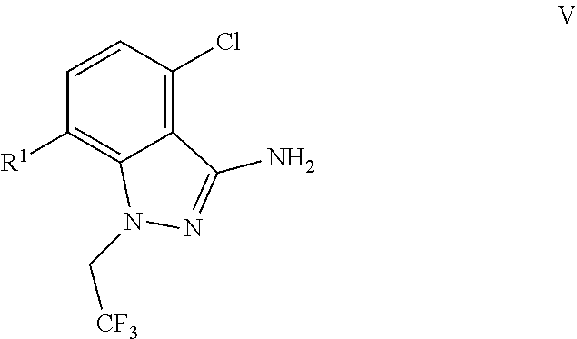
C12=C(Cl)C=CC([R1])=C1N(C[CF3])N=C2N
